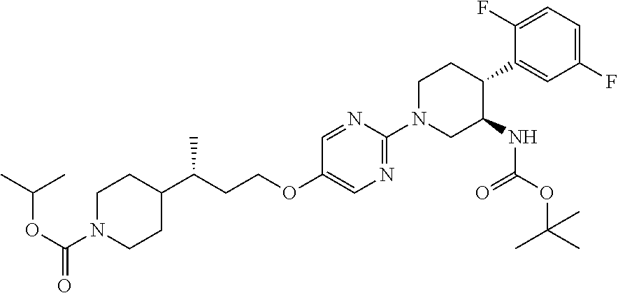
C1(OCCC(C2CCN(C(OC(C)C)=O)CC2)C)=CN=C(N2CCC(C3=CC(F)=CC=C3F)C(NC(OC(C)(C)C)=O)C2)N=C1
